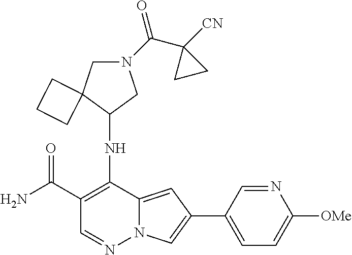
C1(C(N)=O)=C(NC2CN(C(C3([CN])CC3)=O)CC23CCC3)C2=CC(C3=CC=C([OMe])N=C3)=CN2N=C1
